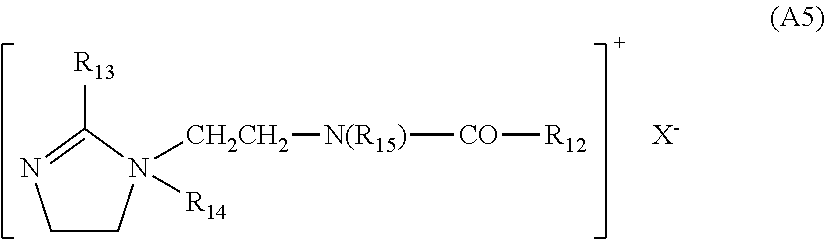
C1CN([R14])([CH2CH2][N(R15)][CO][R12])C([R13])=N1.[X-]
